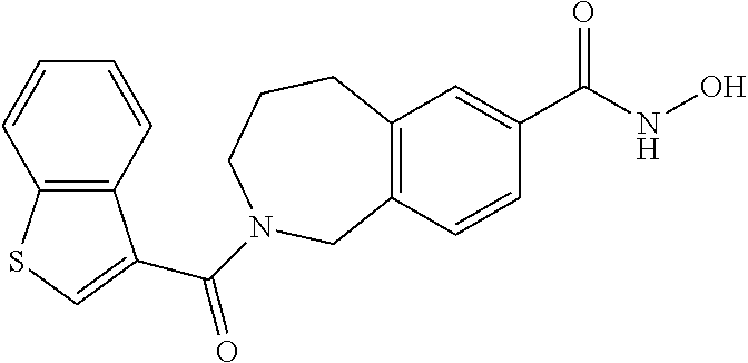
C12=C(C=C(C(NO)=O)C=C1)CCCN(C(=O)C1=CSC3=C1C=CC=C3)C2
